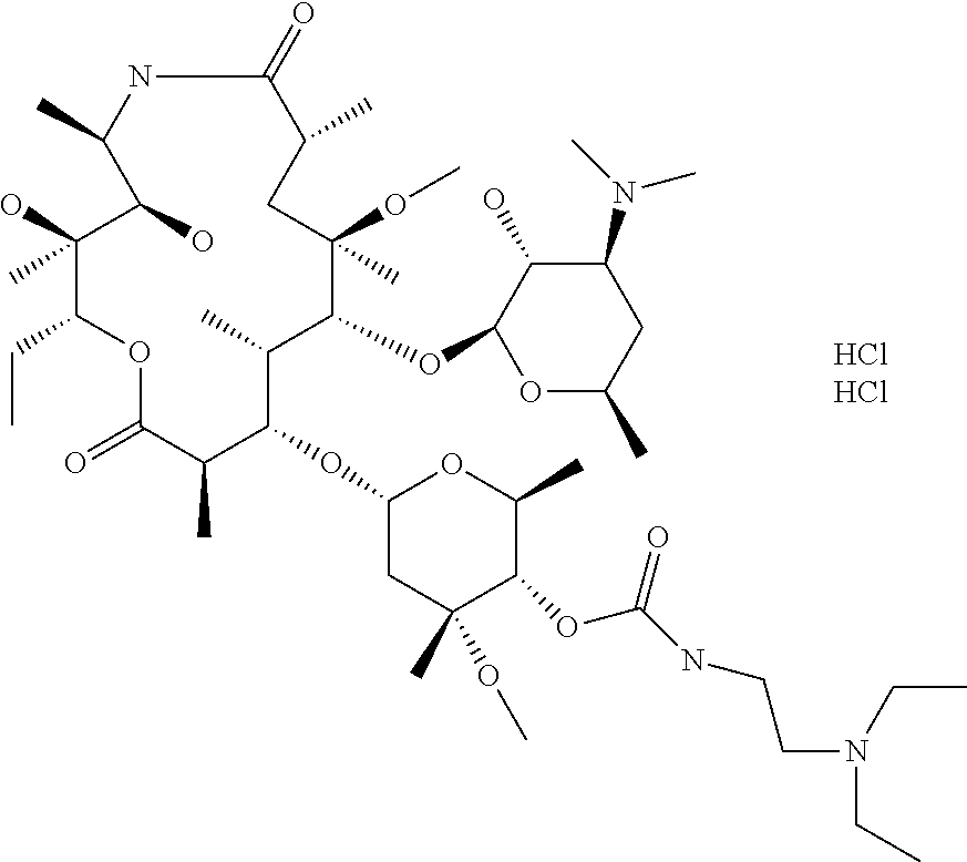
C1(OC2C(C)C(OC3OC(C)CC(N(C)C)C3O)C(OC)(C)CC(C)C(=O)NC(C)C(O)C(O)(C)C(CC)OC(=O)C2C)CC(OC)(C)C(OC(=O)NCCN(CC)CC)C(C)O1
